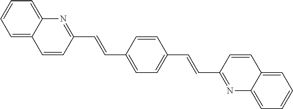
C1=C2C(=CC=C1)N=C(C=CC1=CC=C(C=CC3=NC4=CC=CC=C4C=C3)C=C1)C=C2
